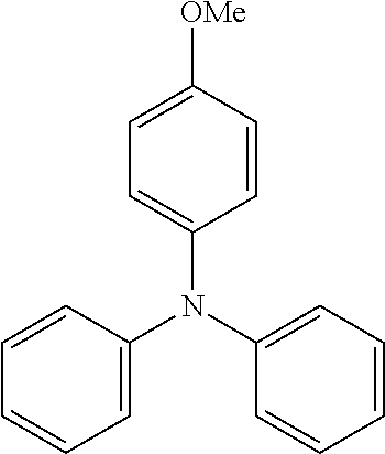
C1([OMe])=CC=C(N(C2=CC=CC=C2)C2=CC=CC=C2)C=C1
